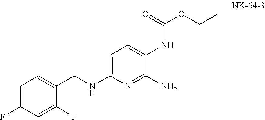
C1=C(F)C=C(F)C(CNC2=CC=C(NC(=O)OCC)C(N)=N2)=C1
